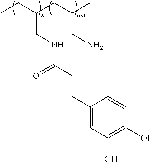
CCC(CC(C)CN)CNC(CCC1=CC(O)=C(O)C=C1)=O
